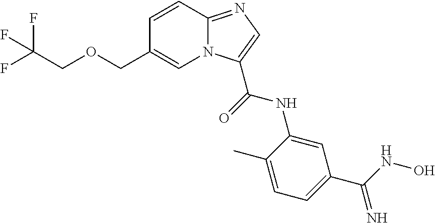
C1=CC2=NC=C(C(=O)NC3=CC(C(NO)=N)=CC=C3C)N2C=C1COCC(F)(F)F
